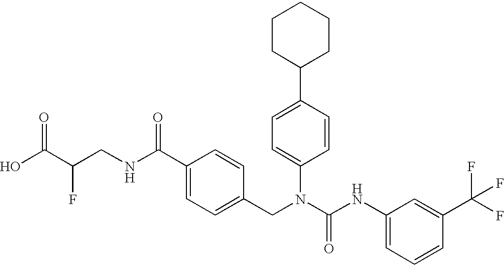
OC(C(CNC(C1=CC=C(CN(C(NC2=CC=CC(C(F)(F)F)=C2)=O)C2=CC=C(C3CCCCC3)C=C2)C=C1)=O)F)=O
